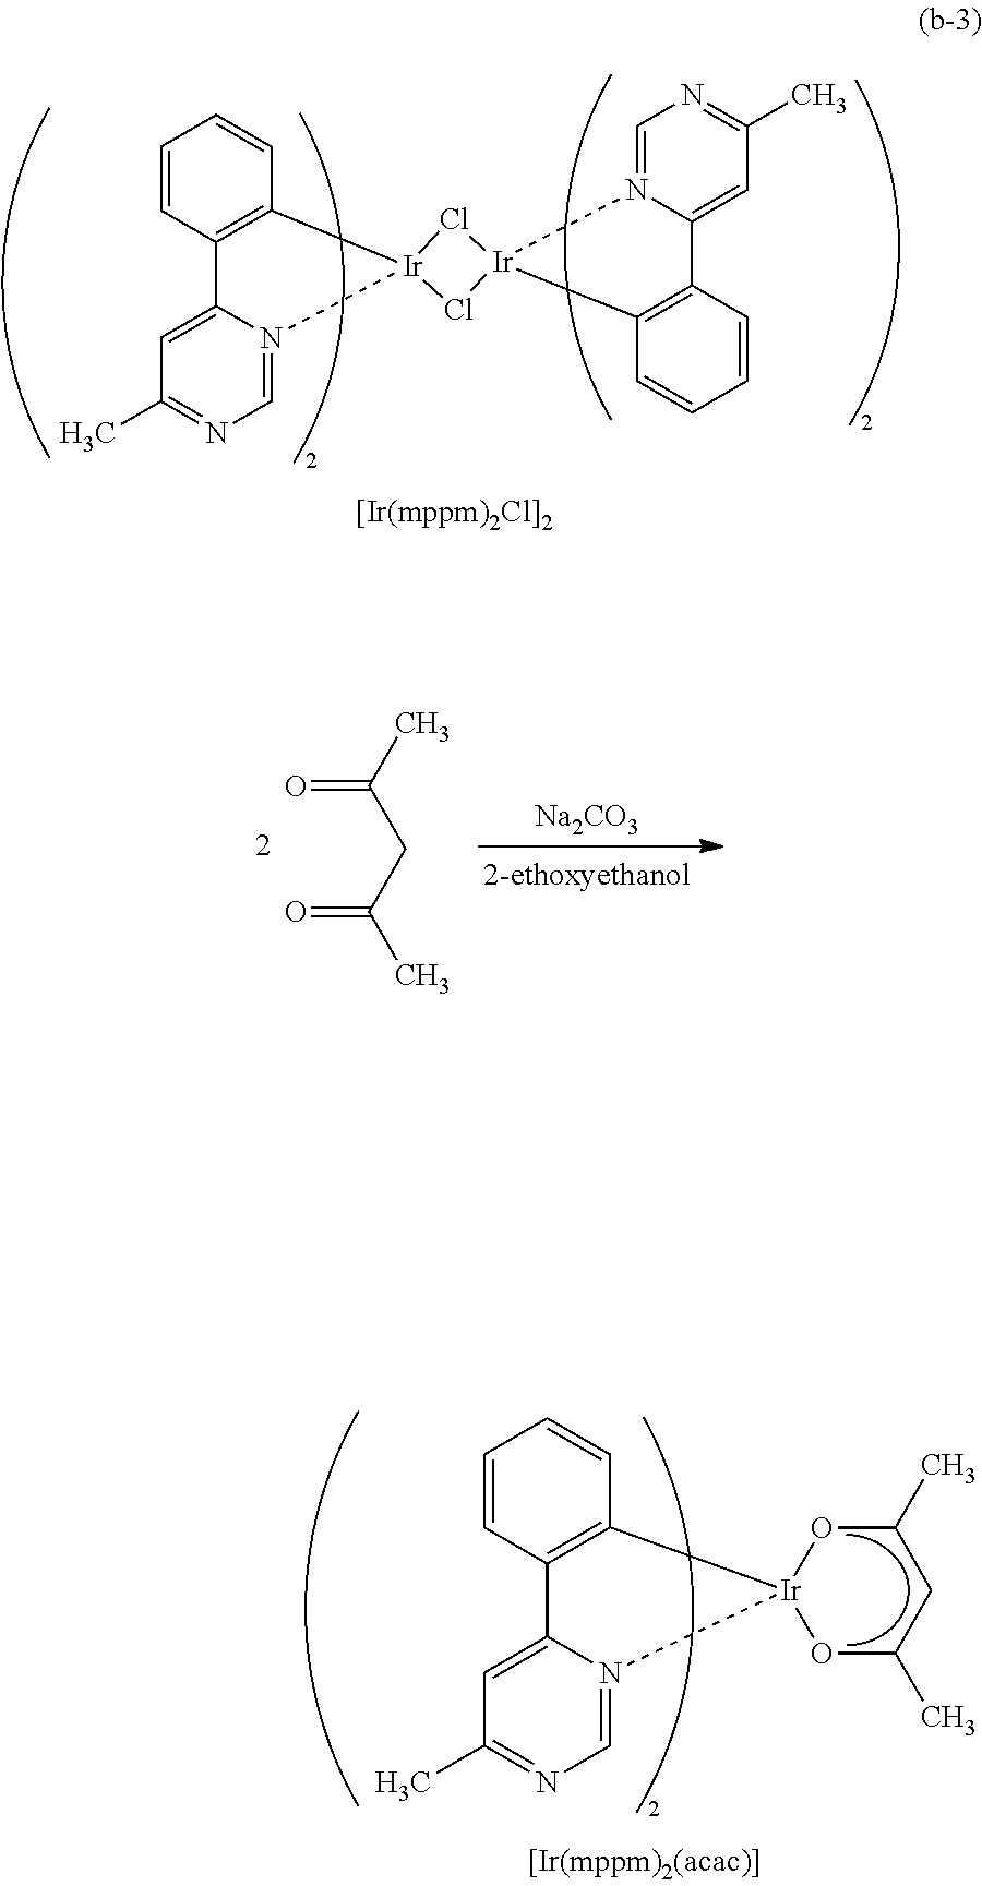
[Na2CO3].CC(CC(C)=O)=O.C1=N2C(=CC(C)=N1)C1=C(C=CC=C1)[Ir]21Cl[Ir]2(Cl1)N1=CN=C(C)C=C1C1=C2C=CC=C1.C1=N2C(=CC(C)=N1)C1=C(C=CC=C1)[Ir]21OC(C)CC(C)O1
